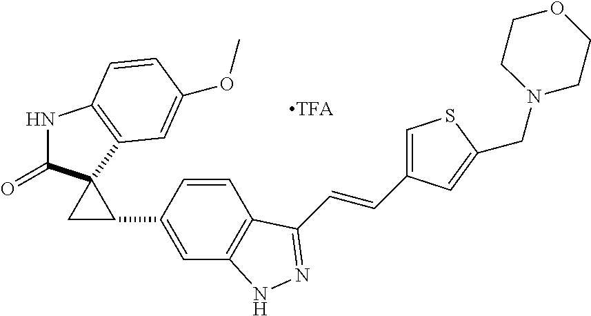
N1C(=O)C2(C3=C1C=CC(OC)=C3)CC2C1=CC2=C(C=C1)C(C=CC1=CSC(CN3CCOCC3)=C1)=NN2
